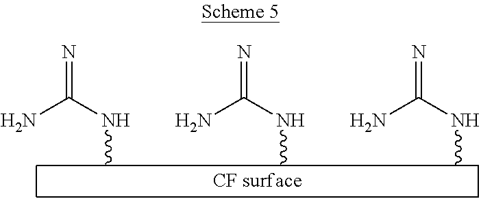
N=C(N)NC.N=C(N)NC.N=C(N)NC
